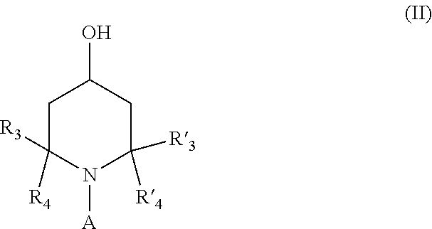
C1C([R4])([R3])N([A])C([R4])([R3])CC1O
